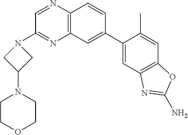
C1=NC2=C(N=C1N1CC(N3CCOCC3)C1)C=C(C1=CC3=C(C=C1C)OC(N)=N3)C=C2
